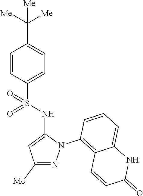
C1=CC(S(NC2=CC([Me])=NN2C2=C3C(=CC=C2)NC(=O)C=C3)(=O)=O)=CC=C1C([Me])([Me])[Me]
